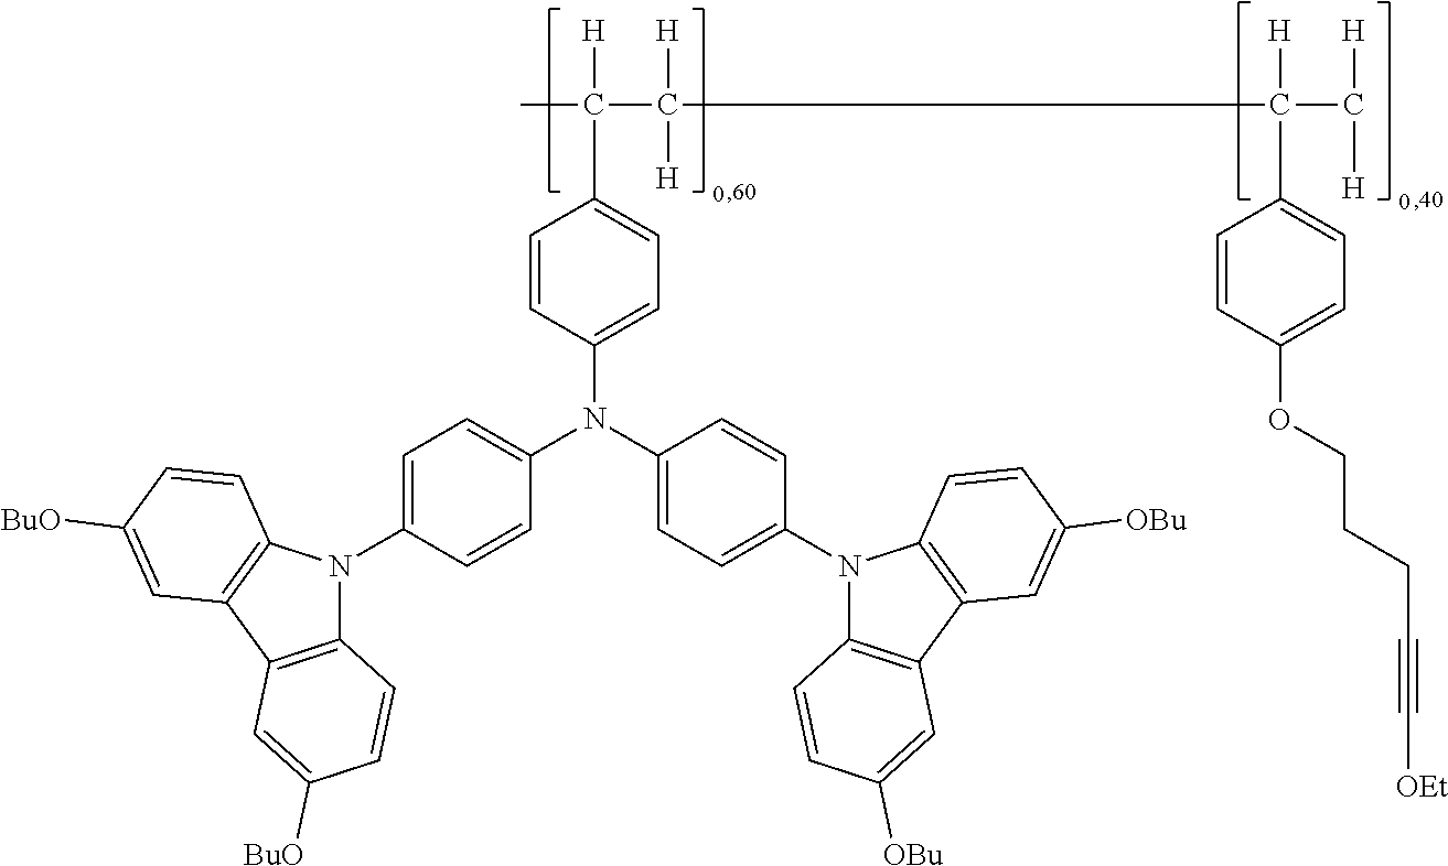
C1=C(N2C3=C(C4=C2C=CC([BuO])=C4)C=C([BuO])C=C3)C=CC(N(C2=CC=C(N3C4=C(C5=C3C=CC([OBu])=C5)C=C([OBu])C=C4)C=C2)C2=CC=C(C([H])(C)C([H])([H])C([H])(C3=CC=C(OCCCC#C[OEt])C=C3)C([H])[H])C=C2)=C1
